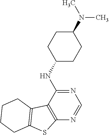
N1=C(NC2CCC(N(C)C)CC2)C2=C(N=C1)SC1=C2CCCC1
